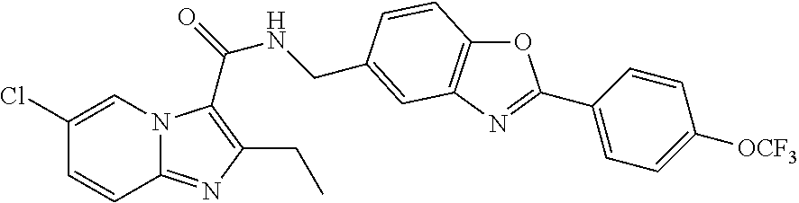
C1=C(Cl)C=CC2=NC(CC)=C(C(NCC3=CC4=C(OC(C5=CC=C([OCF3])C=C5)=N4)C=C3)=O)N12
